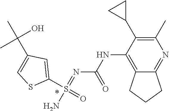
N(C1=C2C(=NC(C)=C1C1CC1)CCC2)C(N=S(N)(C1=CC(C(C)(O)C)=CS1)=O)=O
